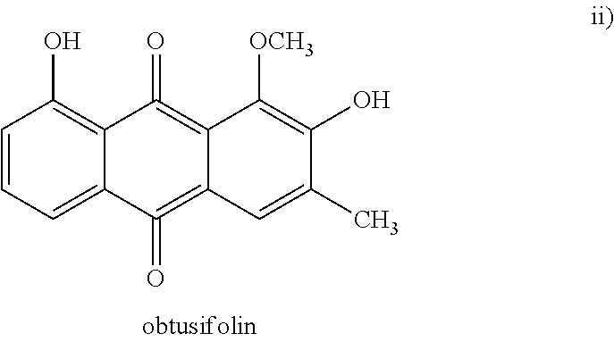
C1=CC=C2C(=C1O)C(=O)=C1C(=C2=O)C=C(C)C(O)=C1[OCH3]
